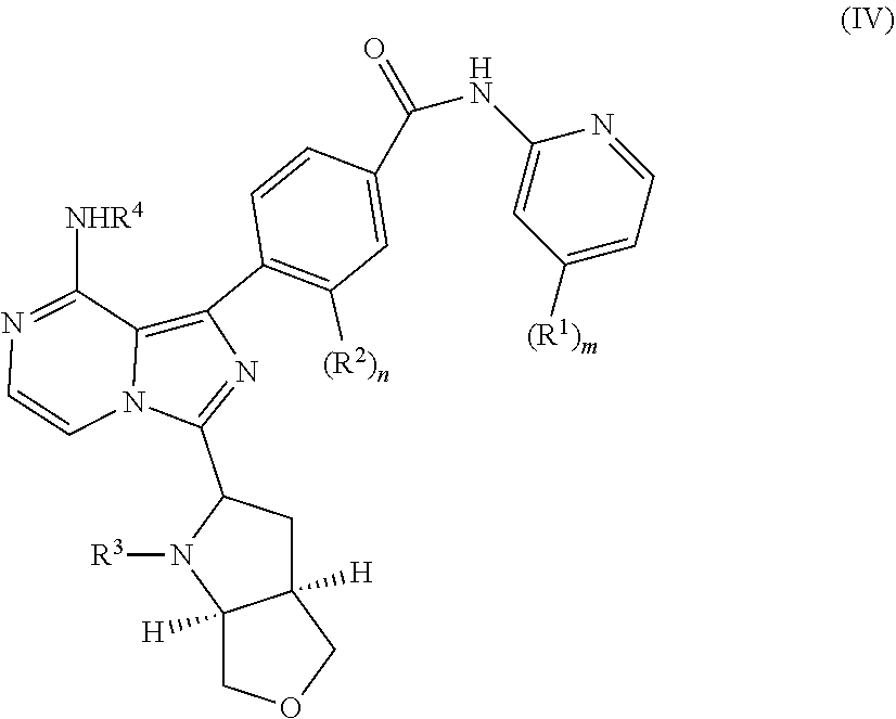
N1=C([NHR4])C2=C(C3=C([(R2)n])C=C(C(=O)NC4=CC([(R1)m])=CC=N4)C=C3)N=C(C3CC4([H])COCC4([H])N3[R3])N2C=C1
